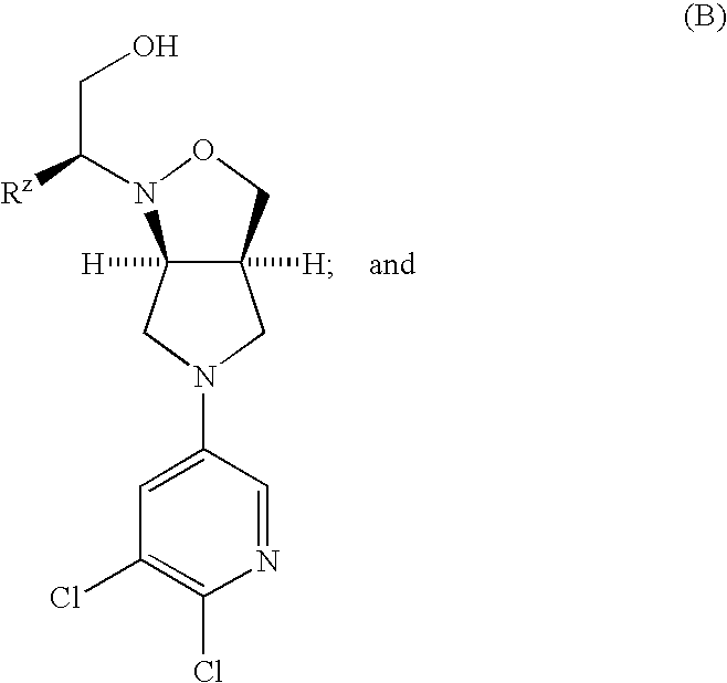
C12([H])C([H])(CN(C3=CC(Cl)=C(Cl)N=C3)C1)N(C([Rz])CO)OC2
